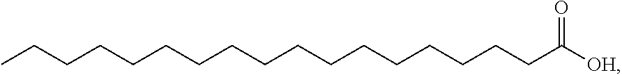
C(CCCCCCCCCCCCCC([OH])=O)CCC
